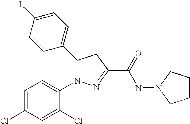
C1(C2N(C3=CC=C(Cl)C=C3Cl)N=C(C(=O)NN3CCCC3)C2)=CC=C(I)C=C1
